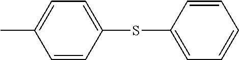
C1=CC(SC2=CC=CC=C2)=CC=C1C
